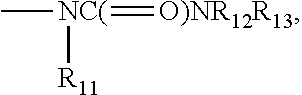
C[NC(](=[O)NR12R13])[R11]
